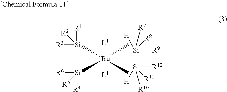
[Ru]([Si]([R4])([R6])[R5])([Si]([R1])([R3])[R2])(C)(C)([L1])[L1].[Si]([R12])([R10])([R11])[H].[Si]([R9])([R7])([R8])[H]
